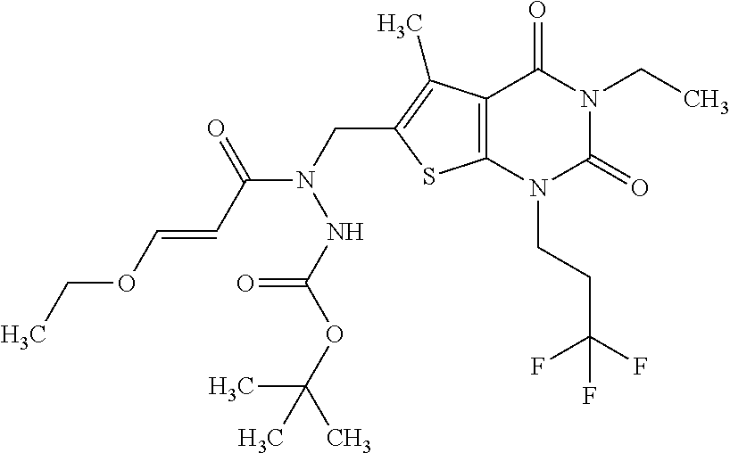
C12=C(N(CCC(F)(F)F)C(=O)N(CC)C1=O)SC(CN(C(C=COCC)=O)NC(=O)OC(C)(C)C)=C2C
